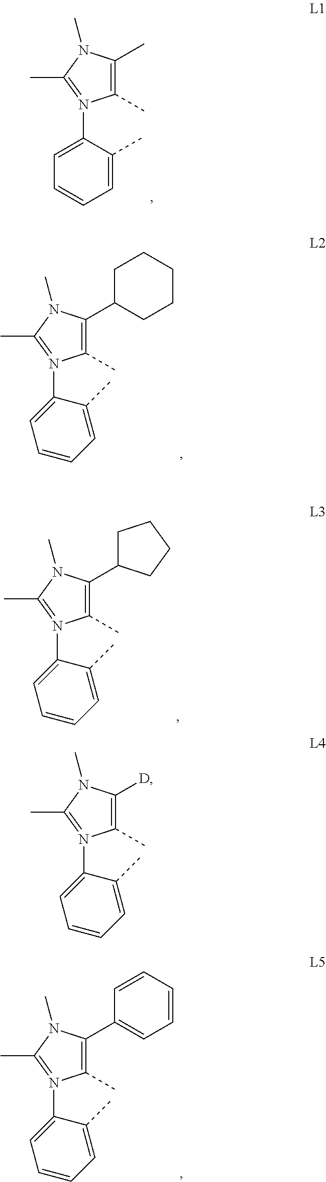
C1=C(C)C(N2=C(C)N(C)C(C)=C2C)=CC=C1.C1(C)=C(C2CCCCC2)N(C)C(C)=N1C1=CC=CC=C1C.C1(C)=C(C2CCCC2)N(C)C(C)=N1C1=CC=CC=C1C.C1(C)=C(C2=CC=CC=C2)N(C)C(C)=N1C1=CC=CC=C1C.C1(C)=C([D])N(C)C(C)=N1C1=CC=CC=C1C
